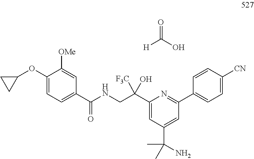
C1(C(CNC(C2=CC=C(OC3CC3)C([OMe])=C2)=O)(O)[F3C])=CC(C(C)(C)N)=CC(C2=CC=C([CN])C=C2)=N1.[H]C(O)=O
